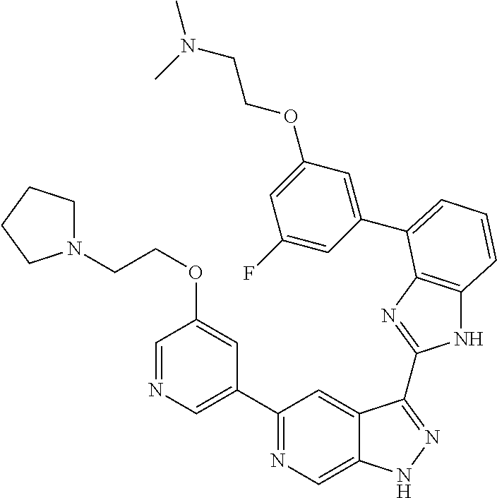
C1(C2=NC=C3C(=C2)C(C2=NC4=C(N2)C=CC=C4C2=CC(OCCN(C)C)=CC(F)=C2)=NN3)=CN=CC(OCCN2CCCC2)=C1
